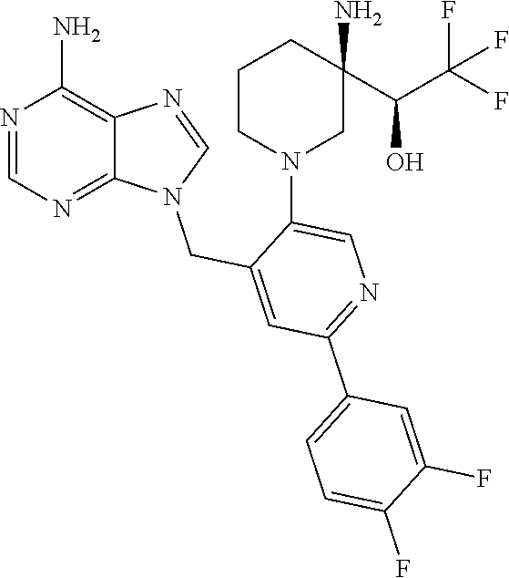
N1(CC2=CC(C3=CC=C(F)C(F)=C3)=NC=C2N2CC(N)(C(C(F)(F)F)O)CCC2)C2=NC=NC(N)=C2N=C1
